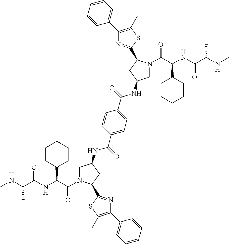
C(C(NC(C(NC)C)=O)C1CCCCC1)(=O)N1CC(NC(C2=CC=C(C(=O)NC3CN(C(=O)C(C4CCCCC4)NC(C(C)NC)=O)C(C4=NC(C5=CC=CC=C5)=C(C)S4)C3)C=C2)=O)CC1C1=NC(C2=CC=CC=C2)=C(C)S1
